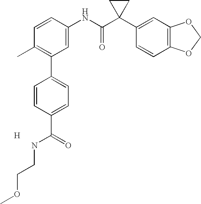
C1=CC(NC(C2(C3=CC4=C(C=C3)OCO4)CC2)=O)=CC(C2=CC=C(C(=O)NCCOC)C=C2)=C1C.[H]
